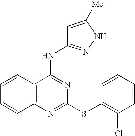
C1=CC2=C(C=C1)N=C(SC1=C(Cl)C=CC=C1)N=C2NC1=NNC([Me])=C1
